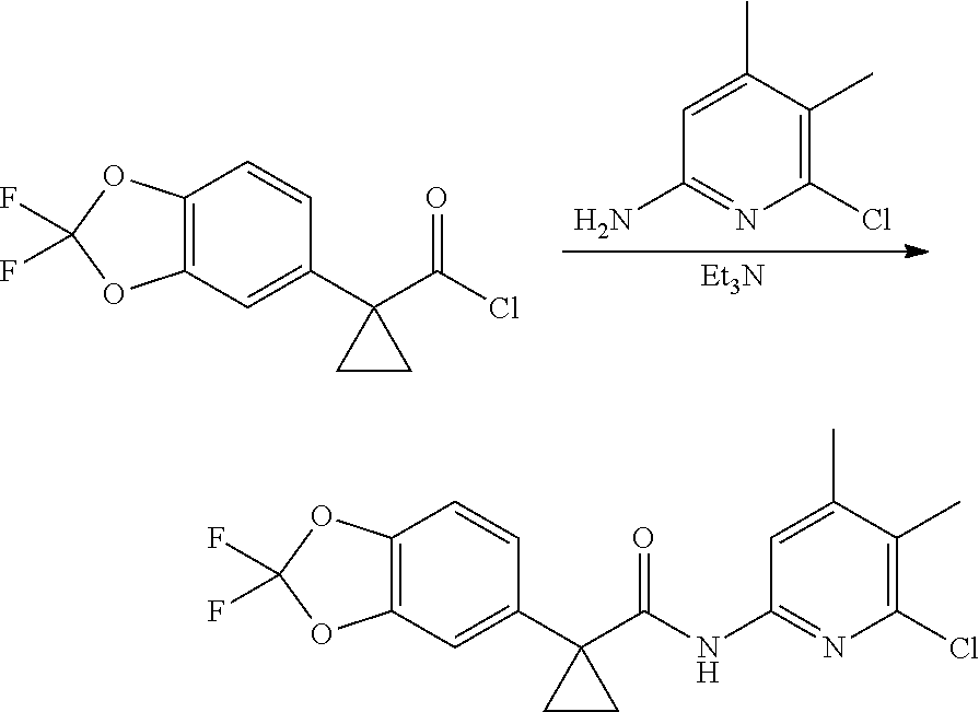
NC1=NC(Cl)=C(C)C(C)=C1.C12=C(C=C(C3(C(Cl)=O)CC3)C=C1)OC(F)(F)O2.[Et3N].C12=C(C=C(C3(C(NC4=NC(Cl)=C(C)C(C)=C4)=O)CC3)C=C1)OC(F)(F)O2
